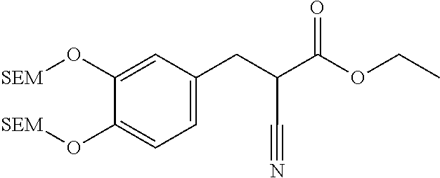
C1(O[SEM])=CC=C(CC(C#N)C(=O)OCC)C=C1O[SEM]
